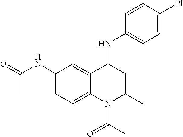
C1(NC(=O)C)=CC=C2C(=C1)C(NC1=CC=C(Cl)C=C1)CC(C)N2C(C)=O
